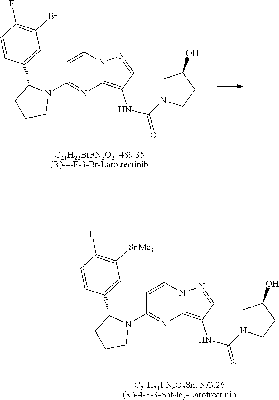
[C21H22BrFN6O2: 489.35(R)-4-F-3-Br-Larotrectinib].N12C(=C(NC(=O)N3CC(O)CC3)C=N1)N=C(N1C(C3=CC(Br)=C(F)C=C3)CCC1)C=C2.[C24H31FN6O2Sn: 573.26(R)-4-F-3-SnMe3-Larotrectinib].N12C(=C(NC(=O)N3CC(O)CC3)C=N1)N=C(N1C(C3=CC([SnMe3])=C(F)C=C3)CCC1)C=C2
